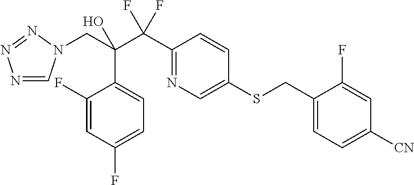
N1=CN(CC(C(C2=NC=C(SCC3=CC=C([CN])C=C3F)C=C2)(F)F)(O)C2=CC=C(F)C=C2F)N=N1
